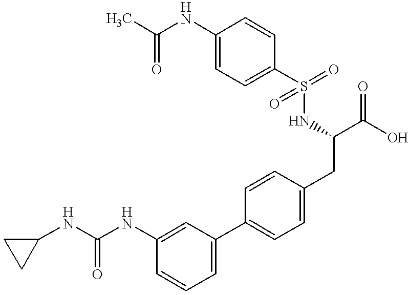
C(NC1=CC(C2=CC=C(CC(NS(C3=CC=C(NC(C)=O)C=C3)(=O)=O)C(O)=O)C=C2)=CC=C1)(NC1CC1)=O
